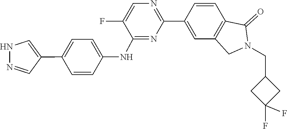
C1=CC2=C(CN(CC3CC(F)(F)C3)C2=O)C=C1C1=NC=C(F)C(NC2=CC=C(C3=CNN=C3)C=C2)=N1
